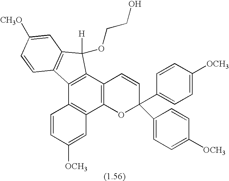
C1=CC([OCH3])=CC2=C1C1=C(C3=C2OC(C2=CC=C([OCH3])C=C2)(C2=CC=C([OCH3])C=C2)C=C3)C([H])(OCCO)C2=C1C=CC([CH3O])=C2
